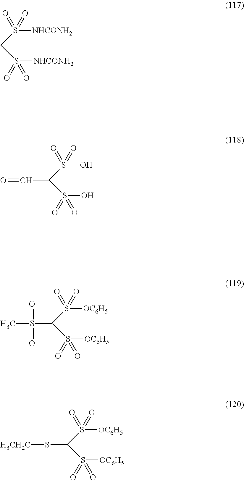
S([NHCONH2])(CS(=O)([NHCONH2])=O)(=O)=O.S(O)(C(S(=O)(O)=O)C=O)(=O)=O.S([OC6H5])(C(S(=O)([OC6H5])=O)S(C)(=O)=O)(=O)=O.S([OC6H5])(C(S(=O)([OC6H5])=O)S[H3CH2C])(=O)=O
